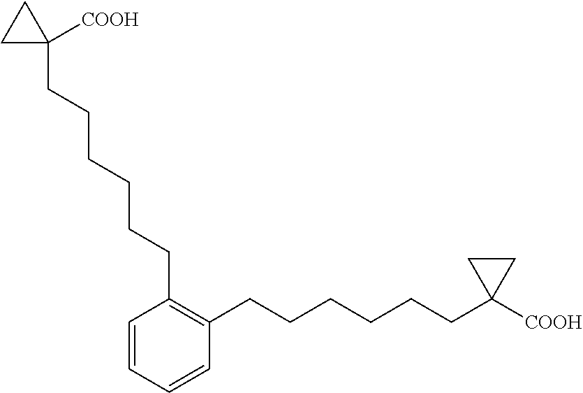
C1=CC=CC(CCCCCCC2([COOH])CC2)=C1CCCCCCC1([COOH])CC1
